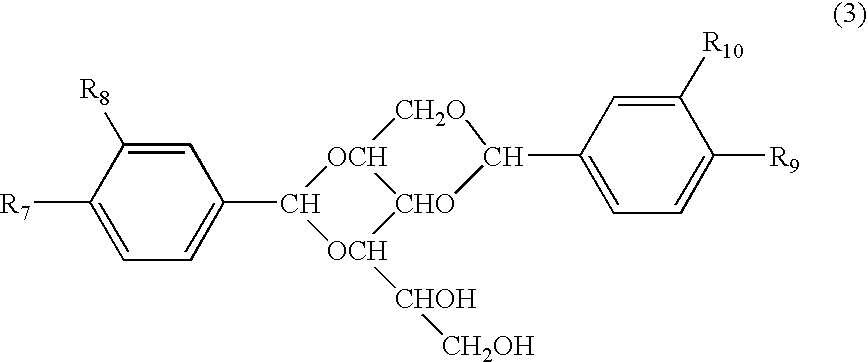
C1([R7])=CC=C(C2[OCH]([CHOH][CH2OH])[CHO]3[OCH]2[CH2O]C3C2=CC=C([R9])C([R10])=C2)C=C1[R8]
